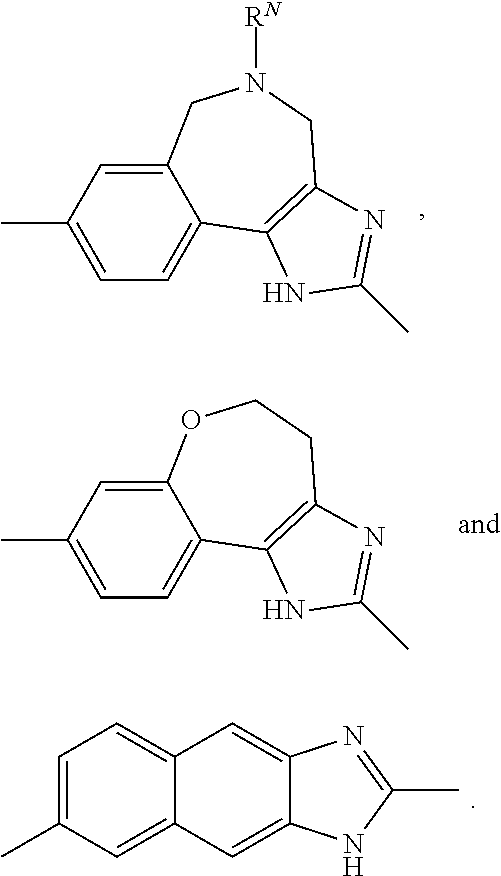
C12=CC(C)=CC=C1C1=C(CCO2)N=C(C)N1.C12=CC(C)=CC=C1C1=C(CN([RN])C2)N=C(C)N1.C1=C(C)C=C2C(=C1)C=C1C(=C2)NC(C)=N1
